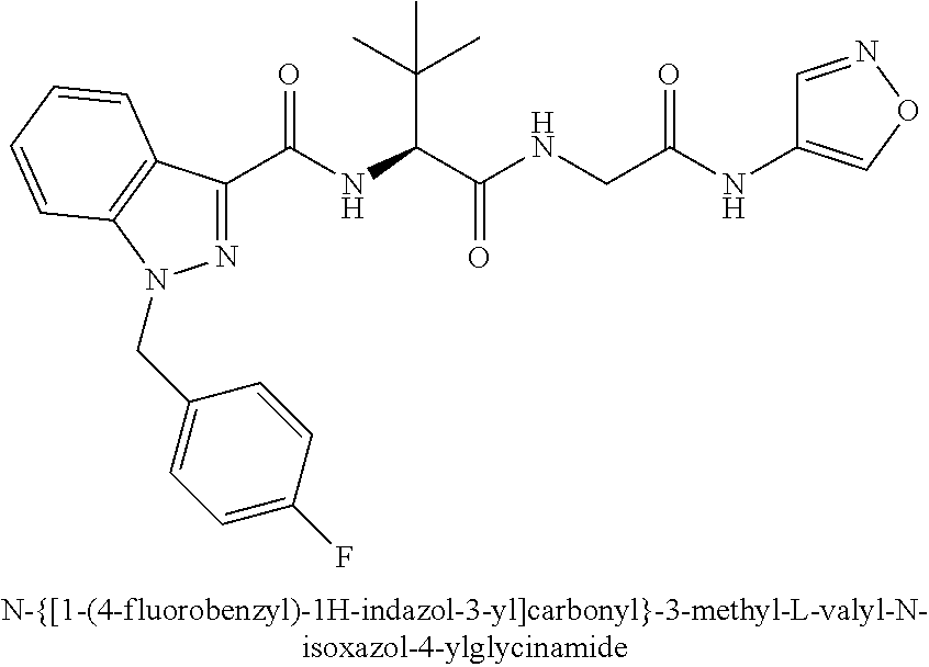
C(=O)(NC(C(C)(C)C)C(=O)NCC(NC1=CON=C1)=O)C1=NN(CC2=CC=C(F)C=C2)C2=C1C=CC=C2
